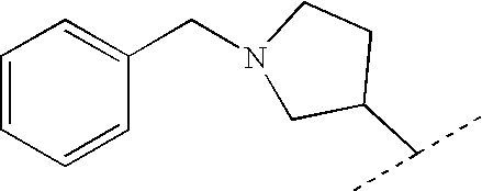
C1=CC=CC(CN2CC(C(C)C)CC2)=C1
